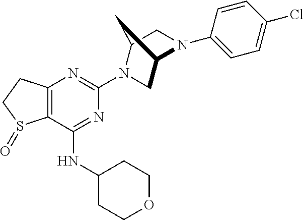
C12=C(C(NC3CCOCC3)=NC(N3C4CN(C5=CC=C(Cl)C=C5)C(C3)C4)=N1)S(=O)CC2
